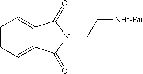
C1=CC=C2C(=C1)C(=O)N(CC[NHt-Bu])C2=O
